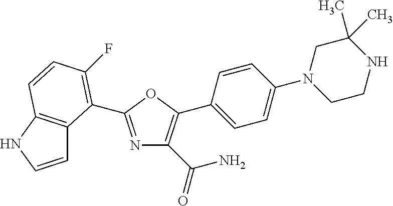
C1=CNC2=C1C(C1=NC(C(=O)N)=C(C3=CC=C(N4CCNC(C)(C)C4)C=C3)O1)=C(F)C=C2
